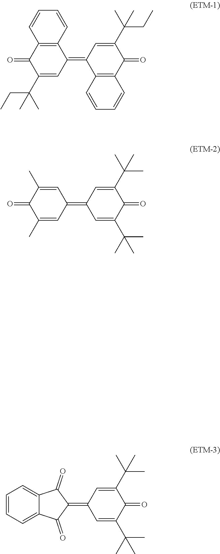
C12=C(C=CC=C1)C(=C1C=C(C(C)(C)CC)C(=O)C3=C1C=CC=C3)C=C(C(C)(C)CC)C2=O.C1(=C2C(=O)C3=CC=CC=C3C2=O)C=C(C(C)(C)C)C(=O)C(C(C)(C)C)=C1.C1(=O)C(C)=CC(=C2C=C(C(C)(C)C)C(=O)C(C(C)(C)C)=C2)C=C1C
